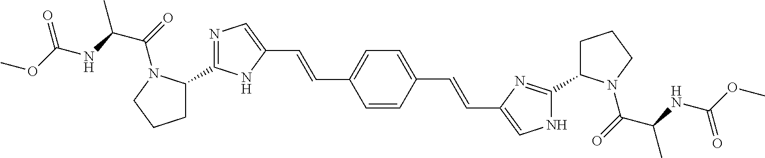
C(N1C(C2=NC=C(C=CC3=CC=C(C=CC4=CNC(C5CCCN5C(=O)C(NC(OC)=O)C)=N4)C=C3)N2)CCC1)(=O)C(NC(OC)=O)C
